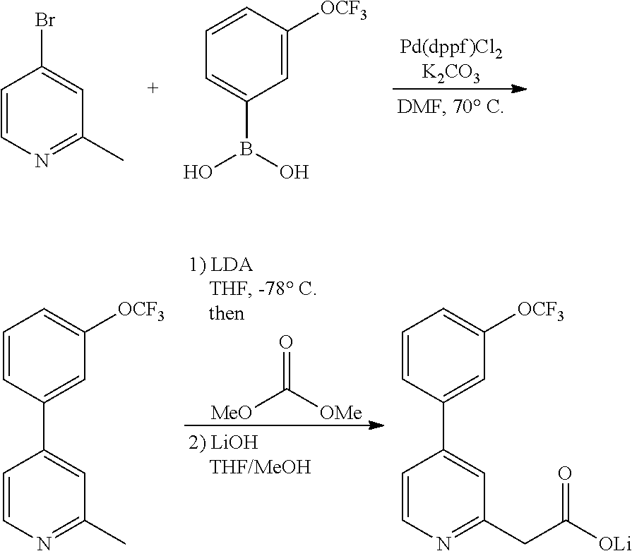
C1=CN=C(C)C=C1Br.C1=C([OCF3])C=CC=C1B(O)O.O=C([OMe])[MeO].C1=CN=C(C)C=C1C1=CC([OCF3])=CC=C1.C1=CN=C(CC([OLi])=O)C=C1C1=CC([OCF3])=CC=C1
